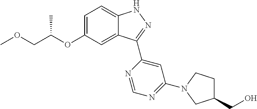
C1=C(OC(COC)C)C=C2C(=C1)NN=C2C1=CC(N2CCC(CO)C2)=NC=N1
